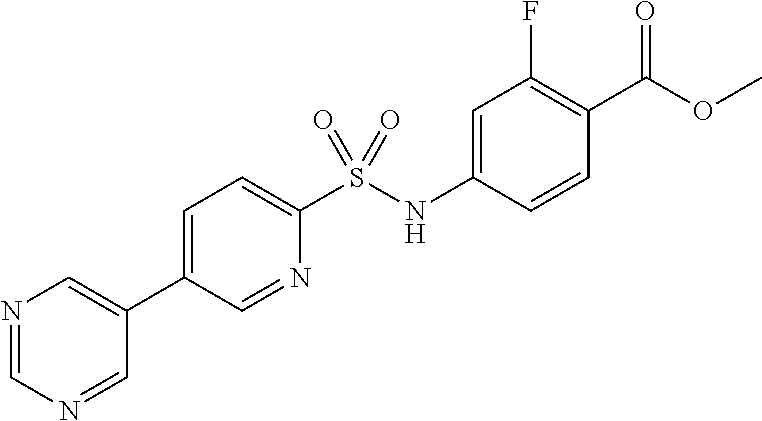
C1=C(C2=CN=CN=C2)C=NC(S(NC2=CC(F)=C(C(OC)=O)C=C2)(=O)=O)=C1
